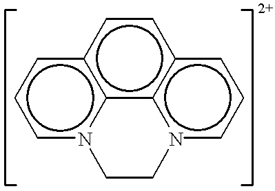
c1n2c3c(cc1)ccc1c3n(ccc1)CC2
